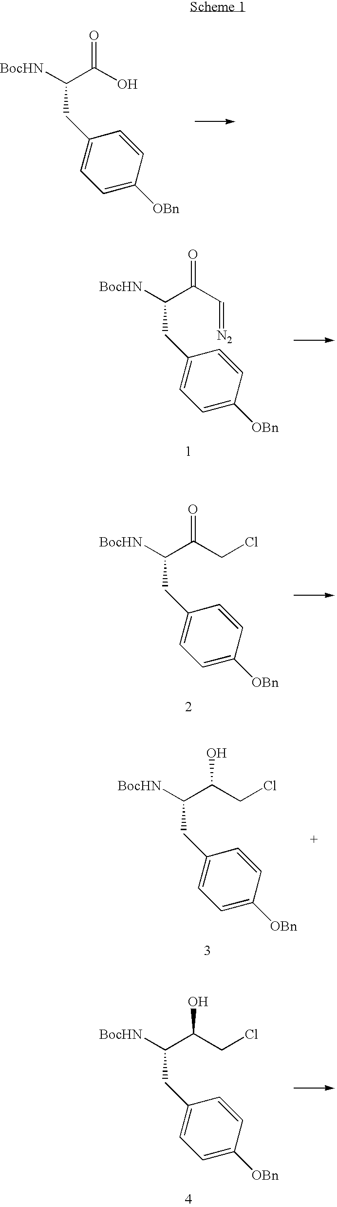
[BocHN]C(C(C=[N2])=O)CC1=CC=C([OBn])C=C1.[BocHN]C(C(CCl)=O)CC1=CC=C([OBn])C=C1.[BocHN]C(C(CCl)O)CC1=CC=C([OBn])C=C1.[BocHN]C(C(O)=O)CC1=CC=C([OBn])C=C1.[BocHN]C(C(CCl)O)CC1=CC=C([OBn])C=C1
